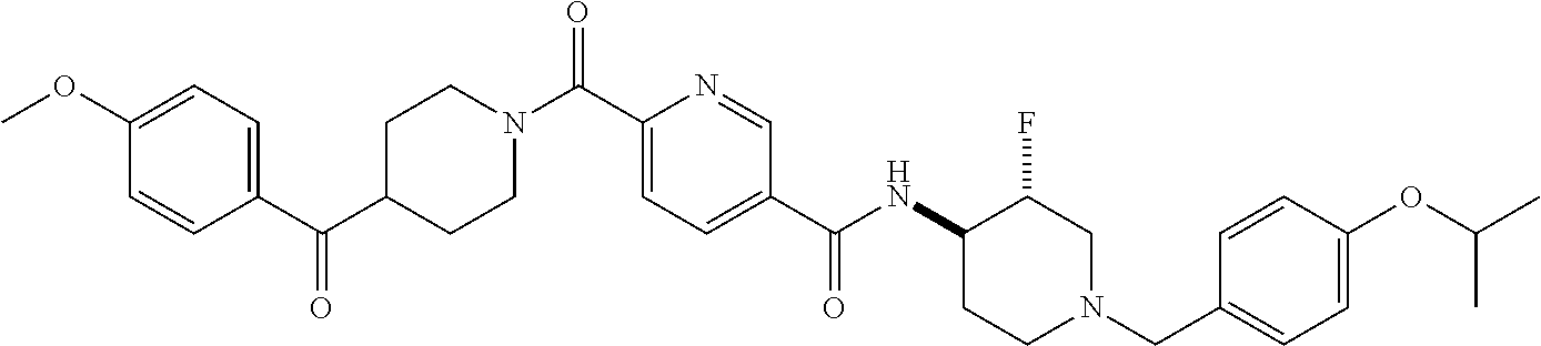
C1(C(C2CCN(C(C3=CC=C(C(NC4CCN(CC5=CC=C(OC(C)C)C=C5)CC4F)=O)C=N3)=O)CC2)=O)=CC=C(OC)C=C1
